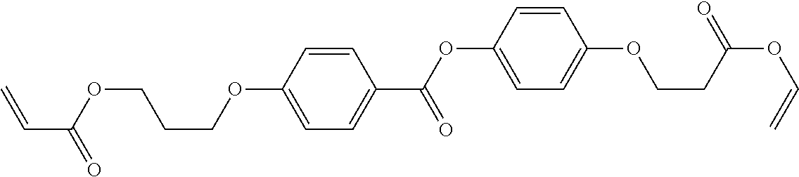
O(C1=CC=C(C(=O)OC2=CC=C(OCCC(=O)OC=C)C=C2)C=C1)CCCOC(=O)C=C
